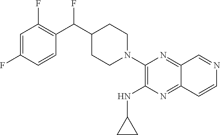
C1=C(F)C=CC(C(C2CCN(C3=C(NC4CC4)N=C4C(=N3)C=NC=C4)CC2)F)=C1F
